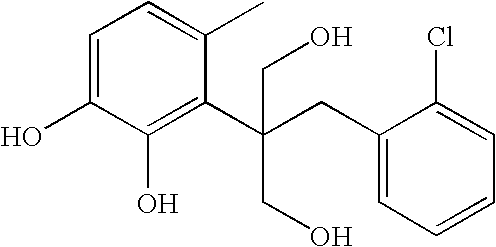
C1=C(O)C(O)=C(C(CC2=CC=CC=C2Cl)(CO)CO)C(C)=C1
